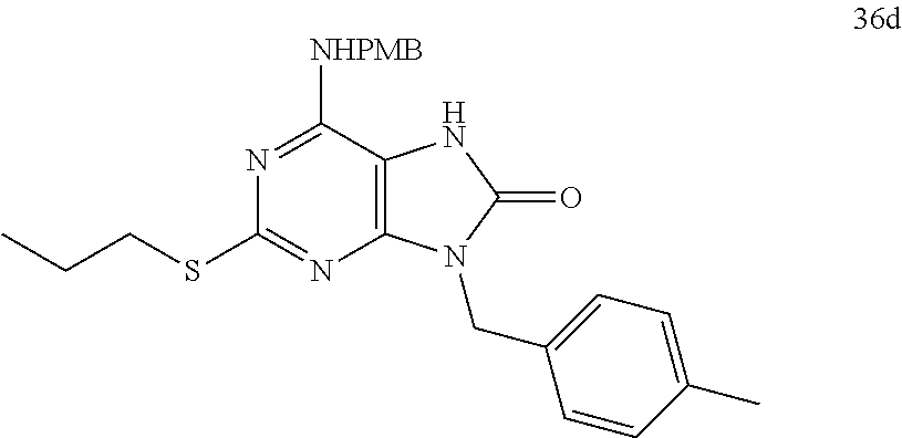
N1=C([NHPMB])C2=C(N=C1SCCC)N(CC1=CC=C(C)C=C1)C(=O)N2
